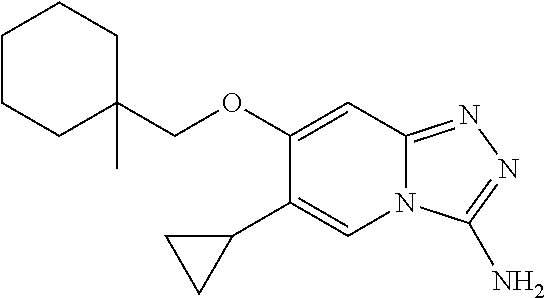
N12C(=NN=C1N)C=C(OCC1(C)CCCCC1)C(C1CC1)=C2
